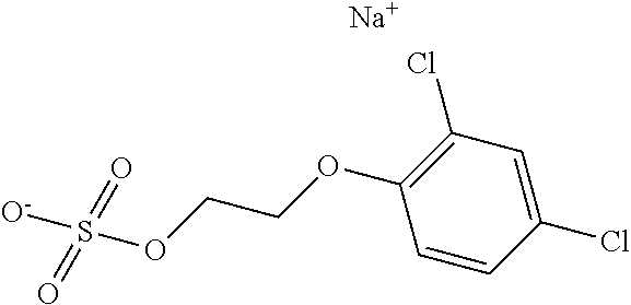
C1(Cl)=CC(Cl)=C(OCCOS(=O)(=O)[O-])C=C1.[Na]
